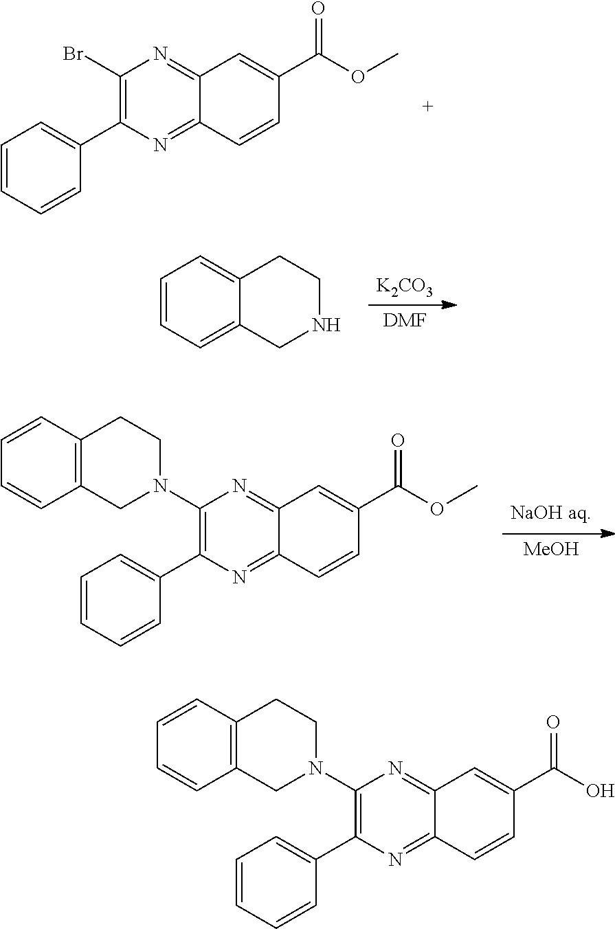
C1(Br)=C(C2=CC=CC=C2)N=C2C(=N1)C=C(C(OC)=O)C=C2.[DMF].[K2CO3].C1=CC=C2C(=C1)CCNC2.[MeOH].C1(N2CCC3=C(C2)C=CC=C3)=C(C2=CC=CC=C2)N=C2C(=N1)C=C(C(OC)=O)C=C2.C1(N2CCC3=C(C2)C=CC=C3)=C(C2=CC=CC=C2)N=C2C(=N1)C=C(C(O)=O)C=C2
